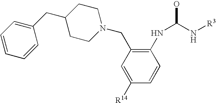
C1([R14])=CC(CN2CCC(CC3=CC=CC=C3)CC2)=C(NC(N[R3])O)C=C1
